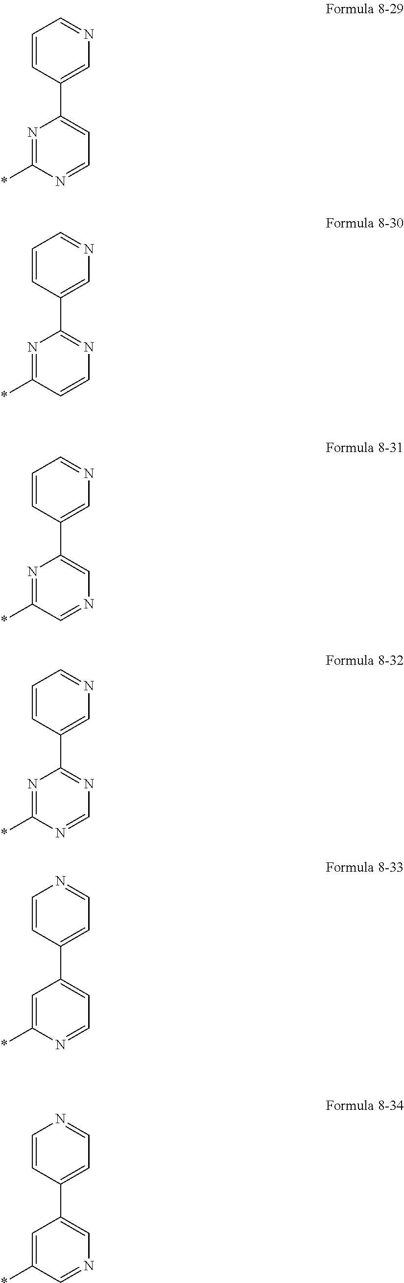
N1=C(*)N=CC=C1C1=CN=CC=C1.N1=C(*)C=CN=C1C1=CN=CC=C1.N1=C(*)C=NC=C1C1=CN=CC=C1.N1=C(*)N=CN=C1C1=CN=CC=C1.C1=C(*)N=CC=C1C1=CC=NC=C1.C1=C(*)C=NC=C1C1=CC=NC=C1
